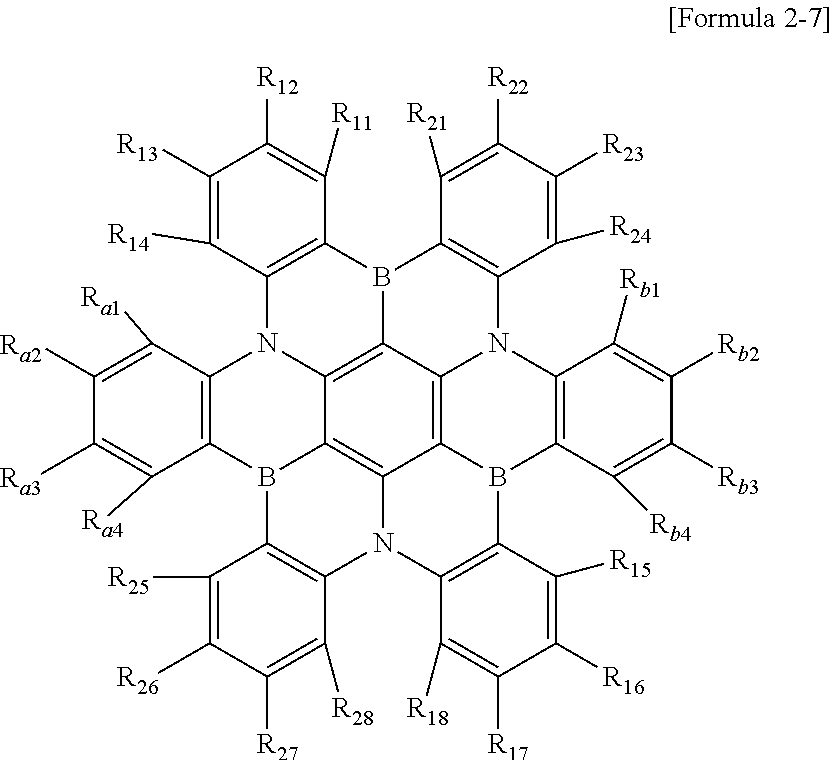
C12=C(B3C4=C5N1C1=C(C([Ra4])=C([Ra3])C([Ra2])=C1[Ra1])B1C5=C5C6=C4N(C4=C3C([R21])=C([R22])C([R23])=C4[R24])C3=C(B6C4=C(N5C5=C1C([R25])=C([R26])C([R27])=C5[R28])C([R18])=C([R17])C([R16])=C4[R15])C([Rb4])=C([Rb3])C([Rb2])=C3[Rb1])C([R11])=C([R12])C([R13])=C2[R14]
